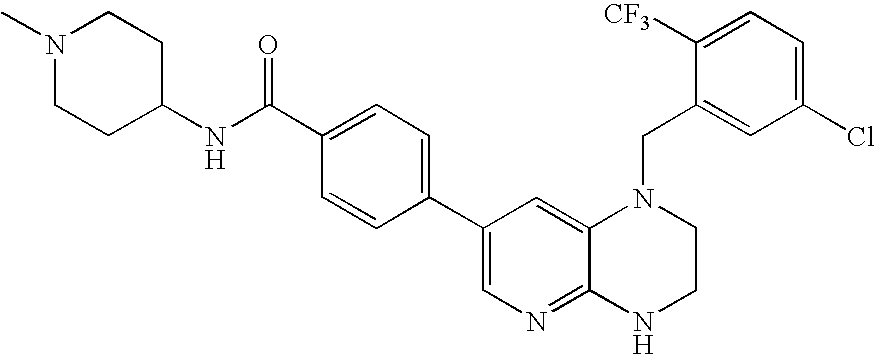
C1=C(C(NC2CCN(C)CC2)=O)C=CC(C2=CN=C3C(=C2)N(CC2=CC(Cl)=CC=C2[CF3])CCN3)=C1
